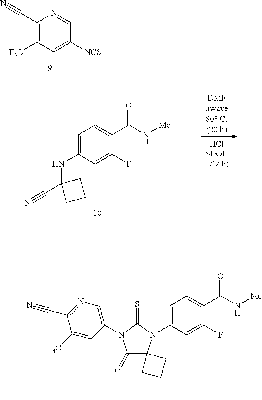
C1(C#N)=NC=C(N2C(=O)C3(N(C4=CC=C(C(N[Me])=O)C(F)=C4)C2=S)CCC3)C=C1[F3C].C1=C(NC2(C#N)CCC2)C=C(F)C(C(N[Me])=O)=C1.C1(C#N)=C([F3C])C=C([NCS])C=N1
